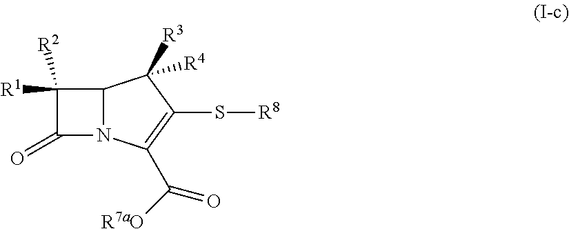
C1([R1])([R2])C(=O)N2C1C([R3])([R4])C(S[R8])=C2C(=O)[R7aO]
